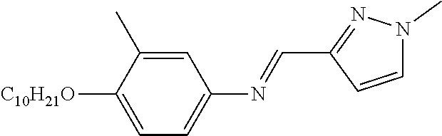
C1=C(C)C([C10H21O])=CC=C1N=CC1=NN(C)C=C1
